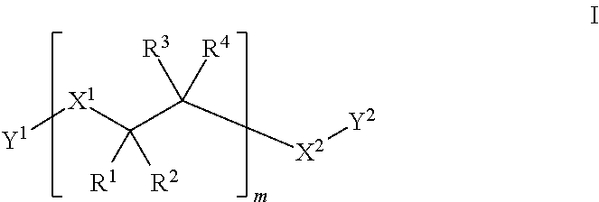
[Y1][X1]C(C([X2][Y2])([R3])[R4])([R1])[R2]
